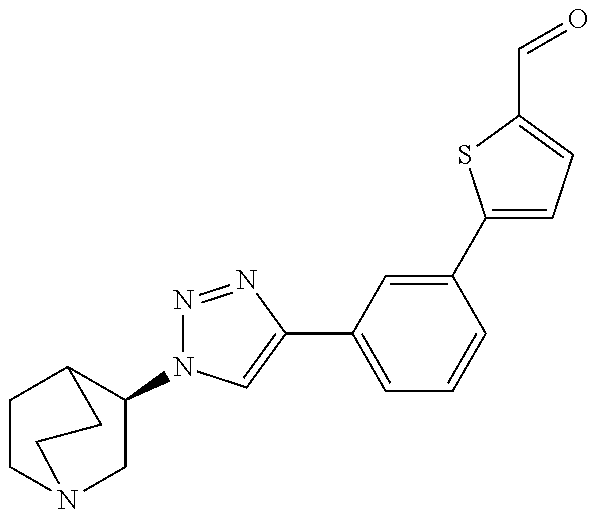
C1(N2N=NC(C3=CC=CC(C4=CC=C(C=O)S4)=C3)=C2)CN2CCC1CC2
